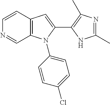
C1=CC2=C(C=N1)N(C1=CC=C(Cl)C=C1)C(C1=C(C)N=C(C)N1)=C2
